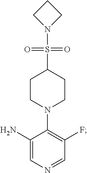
C1=NC=C(N)C(N2CCC(S(N3CCC3)(=O)=O)CC2)=C1F
